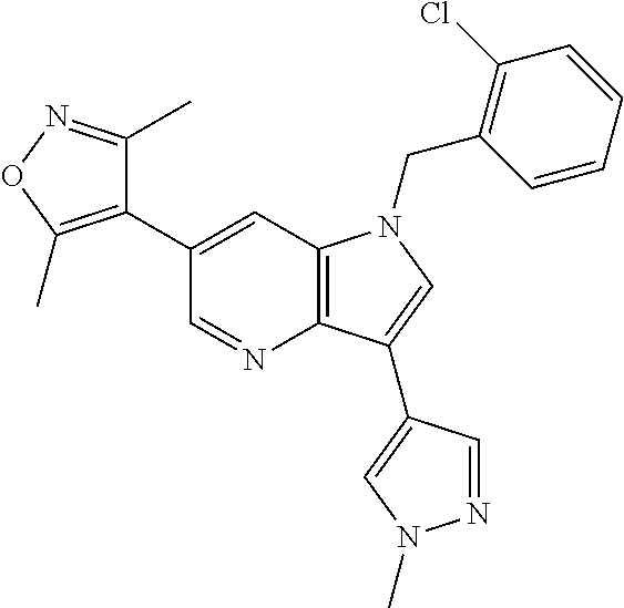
C1(C2=C(C)ON=C2C)=CC2=C(N=C1)C(C1=CN(C)N=C1)=CN2CC1=C(Cl)C=CC=C1
